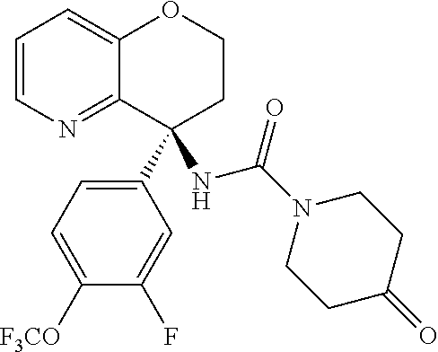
C1=CN=C2C(=C1)OCCC2(C1=CC=C([F3CO])C(F)=C1)NC(=O)N1CCC(=O)CC1
